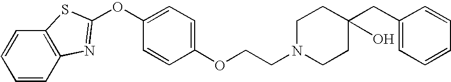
C1=CC2=C(C=C1)SC(OC1=CC=C(OCCN3CCC(O)(CC4=CC=CC=C4)CC3)C=C1)=N2
